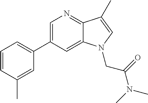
C1=C(C2=CC=CC(C)=C2)C=C2C(=N1)C(C)=CN2CC(=O)N(C)C
